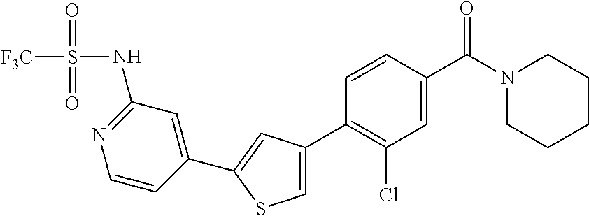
C1(C2=C(Cl)C=C(C(N3CCCCC3)=O)C=C2)=CSC(C2=CC(NS([F3C])(=O)=O)=NC=C2)=C1
